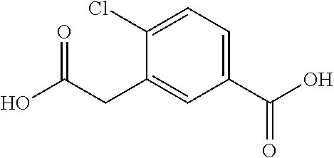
C1=C(Cl)C(CC(O)=O)=CC(C(O)=O)=C1
